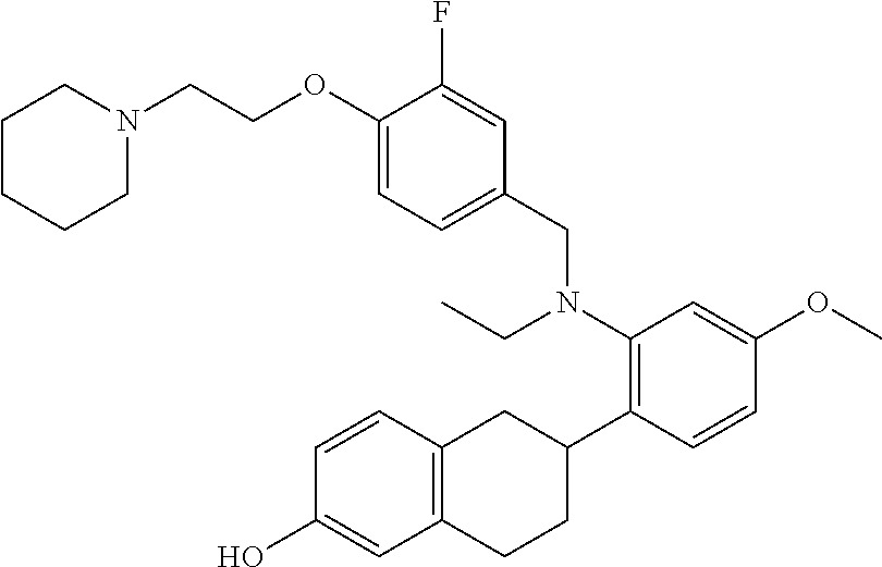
C1(OCCN2CCCCC2)=CC=C(CN(CC)C2=C(C3CC4=C(CC3)C=C(O)C=C4)C=CC(OC)=C2)C=C1F
